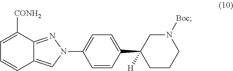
C1=CC(C2([H])CCCN([Boc])C2)=CC=C1N1N=C2C([CONH2])=CC=CC2=C1
